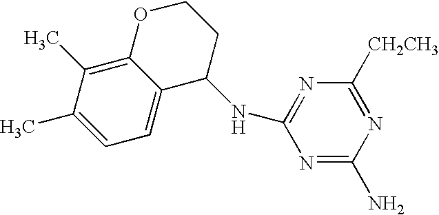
C1=C(C)C(C)=C2C(=C1)C(NC1=NC([CH2CH3])=NC(N)=N1)CCO2
